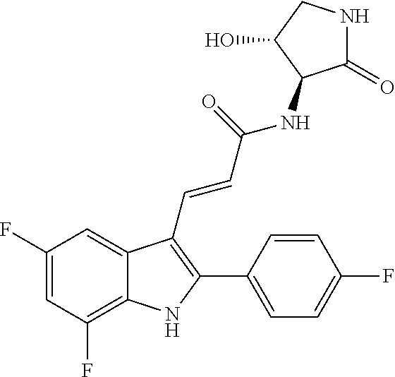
C1(F)=C2C(=CC(F)=C1)C(C=CC(=O)NC1C(=O)NCC1O)=C(C1=CC=C(F)C=C1)N2
